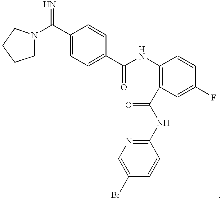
C1(C(=N)N2CCCC2)=CC=C(C(NC2=C(C(NC3=NC=C(Br)C=C3)=O)C=C(F)C=C2)=O)C=C1
